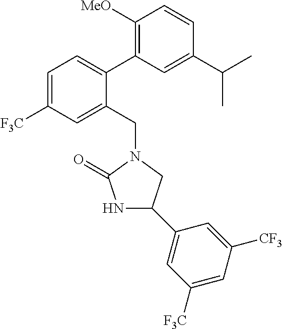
C1=C([F3C])C=C(CN2CC(C3=CC([F3C])=CC([CF3])=C3)NC2=O)C(C2=C([MeO])C=CC(C(C)C)=C2)=C1
